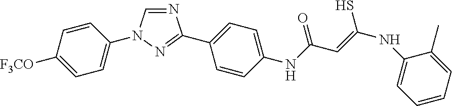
N1=CN(C2=CC=C([F3CO])C=C2)N=C1C1=CC=C(NC(C=C(NC2=CC=CC=C2C)S)=O)C=C1
